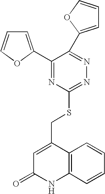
C12=C(C=CC=C1)NC(=O)C=C2CSC1=NN=C(C2=CC=CO2)C(C2=CC=CO2)=N1
